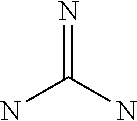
N=C(N)N
